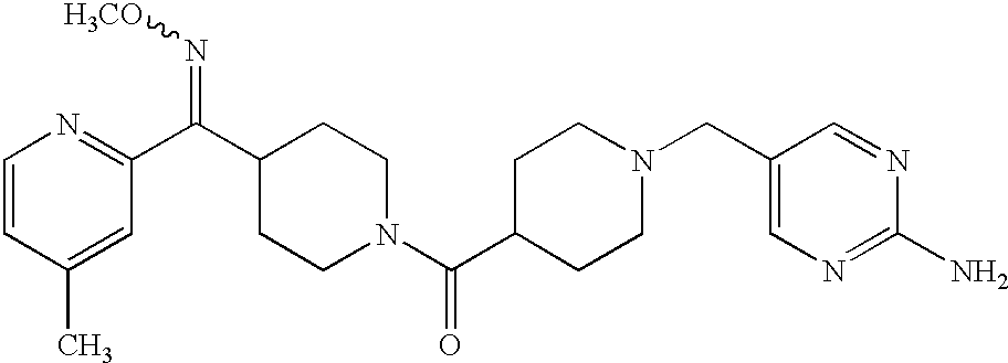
C1=CC(C)=CC(C(C2CCN(C(C3CCN(CC4=CN=C(N)N=C4)CC3)=O)CC2)=N[H3CO])=N1
